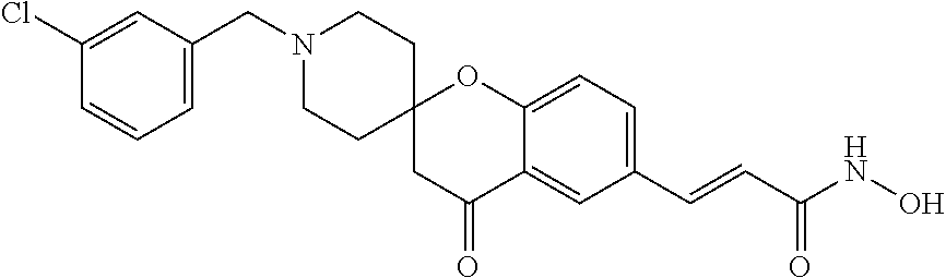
C(N1CCC2(CC1)CC(=O)C1=CC(C=CC(NO)=O)=CC=C1O2)C1=CC=CC(Cl)=C1
